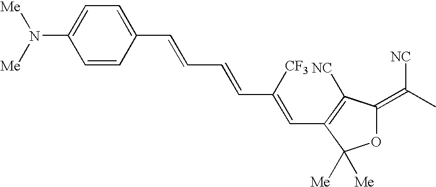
C1=CC(C=CC=CC(=CC2=C([NC])C(=C(C)[NC])OC2([Me])[Me])[CF3])=CC=C1N([Me])[Me]
